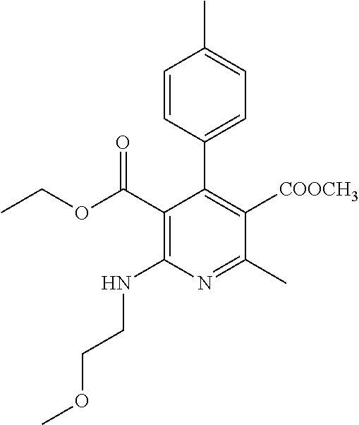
C1=CC(C2=C([COOCH3])C(C)=NC(NCCOC)=C2C(OCC)=O)=CC=C1C
